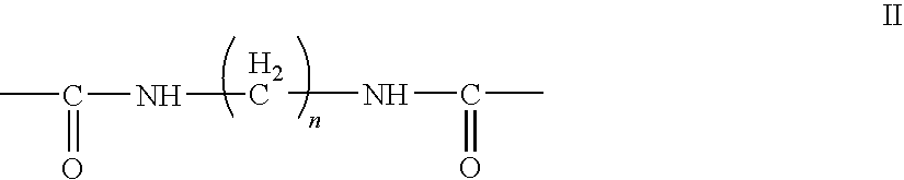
CC(NCNC(C)=O)=O
